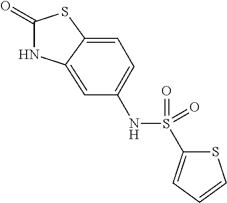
C1(=O)NC2=CC(NS(C3=CC=CS3)(=O)=O)=CC=C2S1
